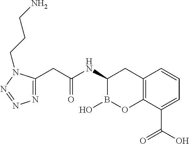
C12=C(C(C(O)=O)=CC=C1)OB(O)C(NC(CC1=NN=NN1CCCN)=O)C2
